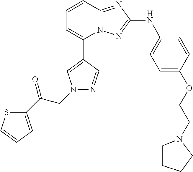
C1=CC2=NC(NC3=CC=C(OCCN4CCCC4)C=C3)=NN2C(C2=CN(CC(C3=CC=CS3)=O)N=C2)=C1
